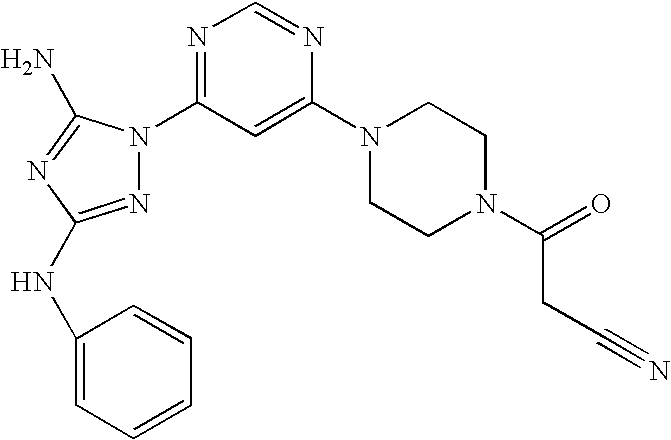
N1=C(NC2=CC=CC=C2)N=C(N)N1C1=NC=NC(N2CCN(C(=O)CC#N)CC2)=C1
